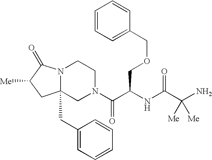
C12(CC3=CC=CC=C3)CN(C(C(NC(C(N)([Me])[Me])=O)COCC3=CC=CC=C3)=O)CCN1C(=O)C([Me])C2
